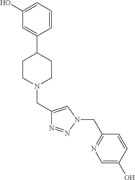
C1(O)=CC=CC(C2CCN(CC3=CN(CC4=NC=C(O)C=C4)N=N3)CC2)=C1
